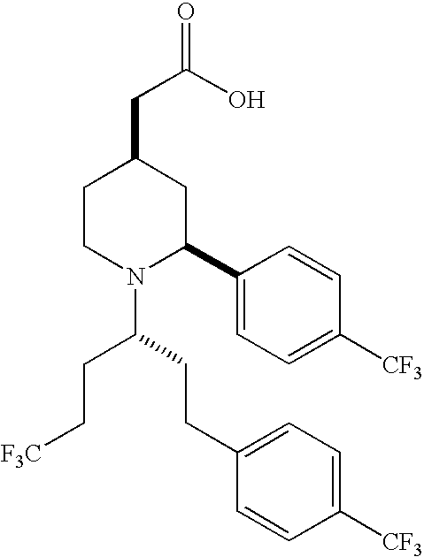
C1CN(C(CCC2=CC=C([CF3])C=C2)CC[F3C])C(C2=CC=C([CF3])C=C2)CC1CC(O)=O
